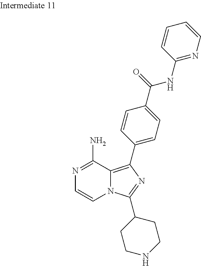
N1=C(N)C2=C(C3=CC=C(C(NC4=NC=CC=C4)=O)C=C3)N=C(C3CCNCC3)N2C=C1
